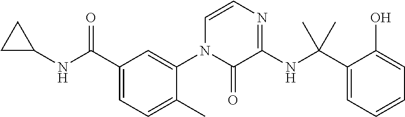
C1C(NC(C2=CC=C(C)C(N3C(=O)C(NC(C4=CC=CC=C4O)(C)C)=NC=C3)=C2)=O)C1
